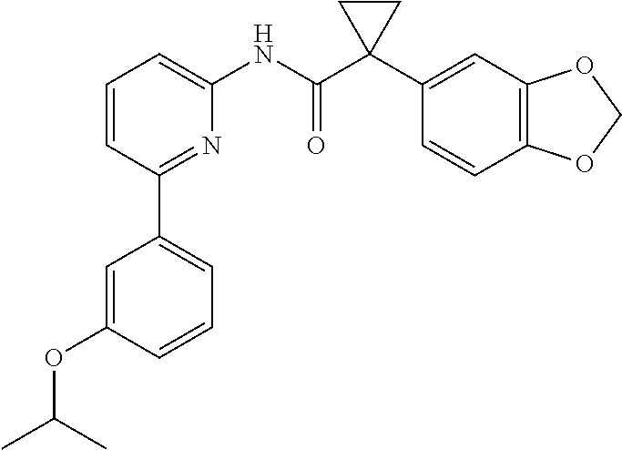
C1=CC(C2=CC=CC(OC(C)C)=C2)=NC(NC(C2(C3=CC4=C(C=C3)OCO4)CC2)=O)=C1
